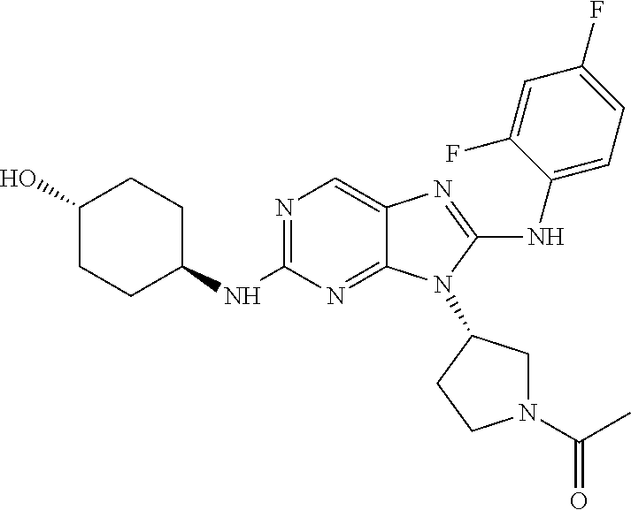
C1(O)CCC(NC2=NC=C3C(=N2)N(C2CN(C(=O)C)CC2)C(NC2=CC=C(F)C=C2F)=N3)CC1
